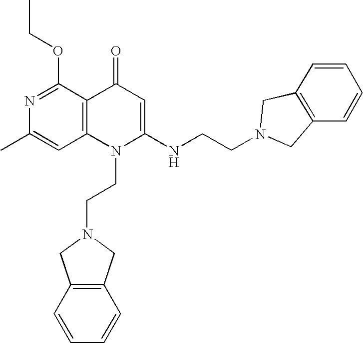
CC1=CC2=C(C(OCC)=N1)C(=O)C=C(NCCN1CC3=C(C1)C=CC=C3)N2CCN1CC2=C(C=CC=C2)C1
